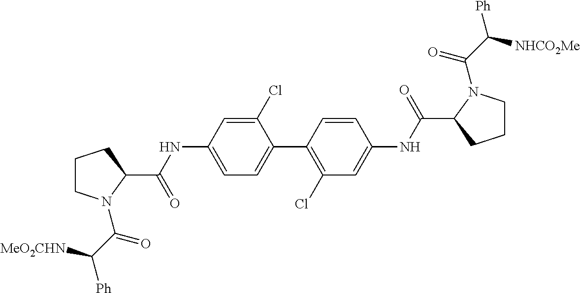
C1(Cl)=CC(NC(C2CCCN2C(C([MeO2CHN])[Ph])=O)=O)=CC=C1C1=C(Cl)C=C(NC(C2CCCN2C(C([NHCO2Me])[Ph])=O)=O)C=C1
